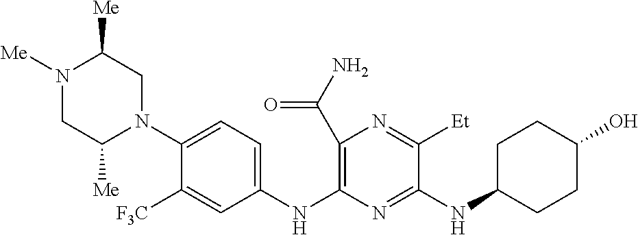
C1(C(N)=O)=C(NC2=CC=C(N3CC([Me])N([Me])CC3[Me])C([F3C])=C2)N=C(NC2CCC(O)CC2)C([Et])=N1
